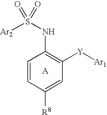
C1=CC([R8])=CC([Y][Ar1])=C1NS([Ar2])(=O)=O
